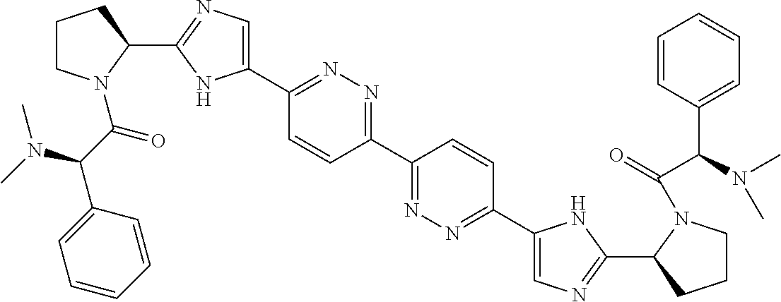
C1(C2=NN=C(C3=CN=C(C4CCCN4C(C(C4=CC=CC=C4)N(C)C)=O)N3)C=C2)=NN=C(C2=CN=C(C3CCCN3C(C(C3=CC=CC=C3)N(C)C)=O)N2)C=C1
